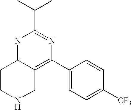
N1=C2C(=C(C3=CC=C([CF3])C=C3)N=C1C(C)C)CNCC2
